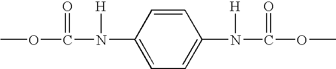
O(C(N(C1=CC=C(N(C(OC)=O)[H])C=C1)[H])=O)C
